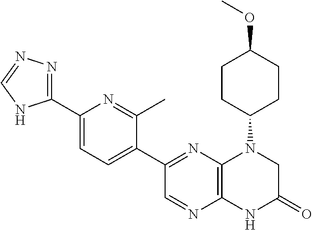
C1(C2=NC3=C(N=C2)NC(=O)CN3C2CCC(OC)CC2)=CC=C(C2=NN=CN2)N=C1C
